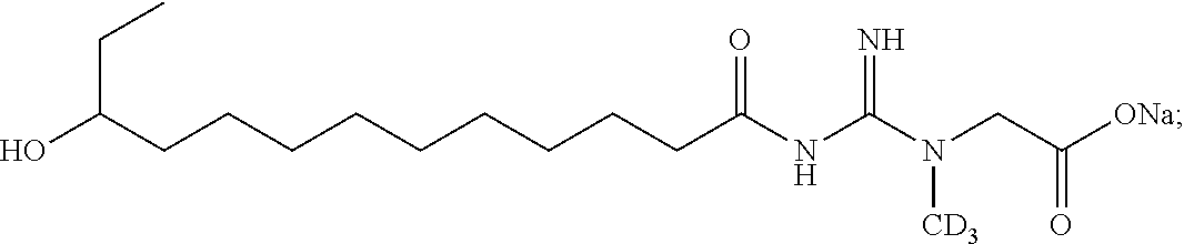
C(CCCCCCCCC(NC(N(CC([ONa])=O)[CD3])=N)=O)C(O)CC
